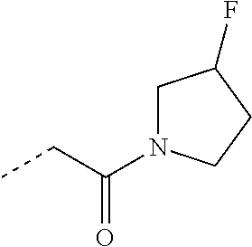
CCC(N1CC(F)CC1)=O
